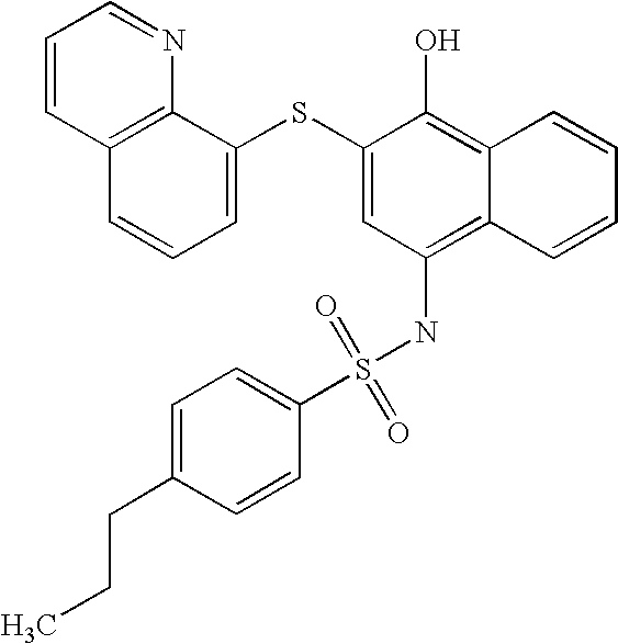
C1=CC2=C(N=C1)C(SC1=CC(NS(C3=CC=C(CCC)C=C3)(=O)=O)=C3C(=C1O)C=CC=C3)=CC=C2
